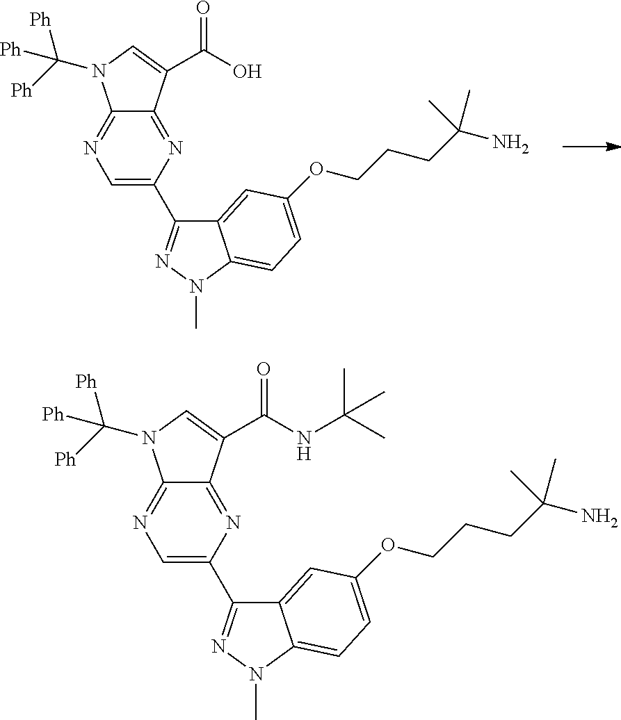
C12=NC=C(C3=NN(C)C4=CC=C(OCCCC(N)(C)C)C=C34)N=C1C(C(O)=O)=CN2C([Ph])([Ph])[Ph].C12=NC=C(C3=NN(C)C4=CC=C(OCCCC(N)(C)C)C=C34)N=C1C(C(NC(C)(C)C)=O)=CN2C([Ph])([Ph])[Ph]
